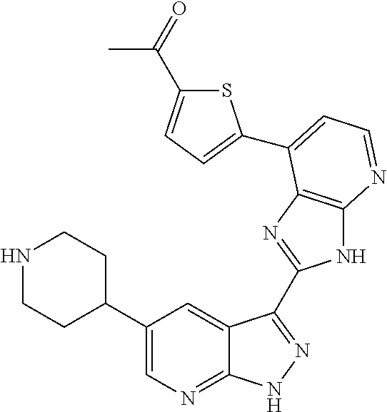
C1(C2CCNCC2)=CN=C2C(=C1)C(C1=NC3=C(N1)N=CC=C3C1=CC=C(C(=O)C)S1)=NN2
